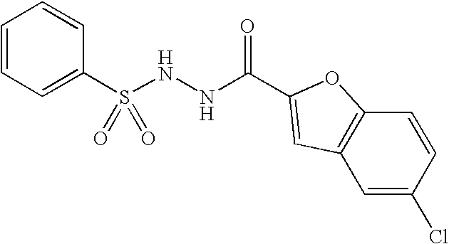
C(NNS(=O)(=O)C1=CC=CC=C1)(=O)C1=CC2=C(C=CC(Cl)=C2)O1
